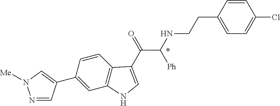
C1(C2=CN([Me])N=C2)=CC2=C(C=C1)C(C(=O)C(NCCC1=CC=C(Cl)C=C1)[Ph])=CN2
